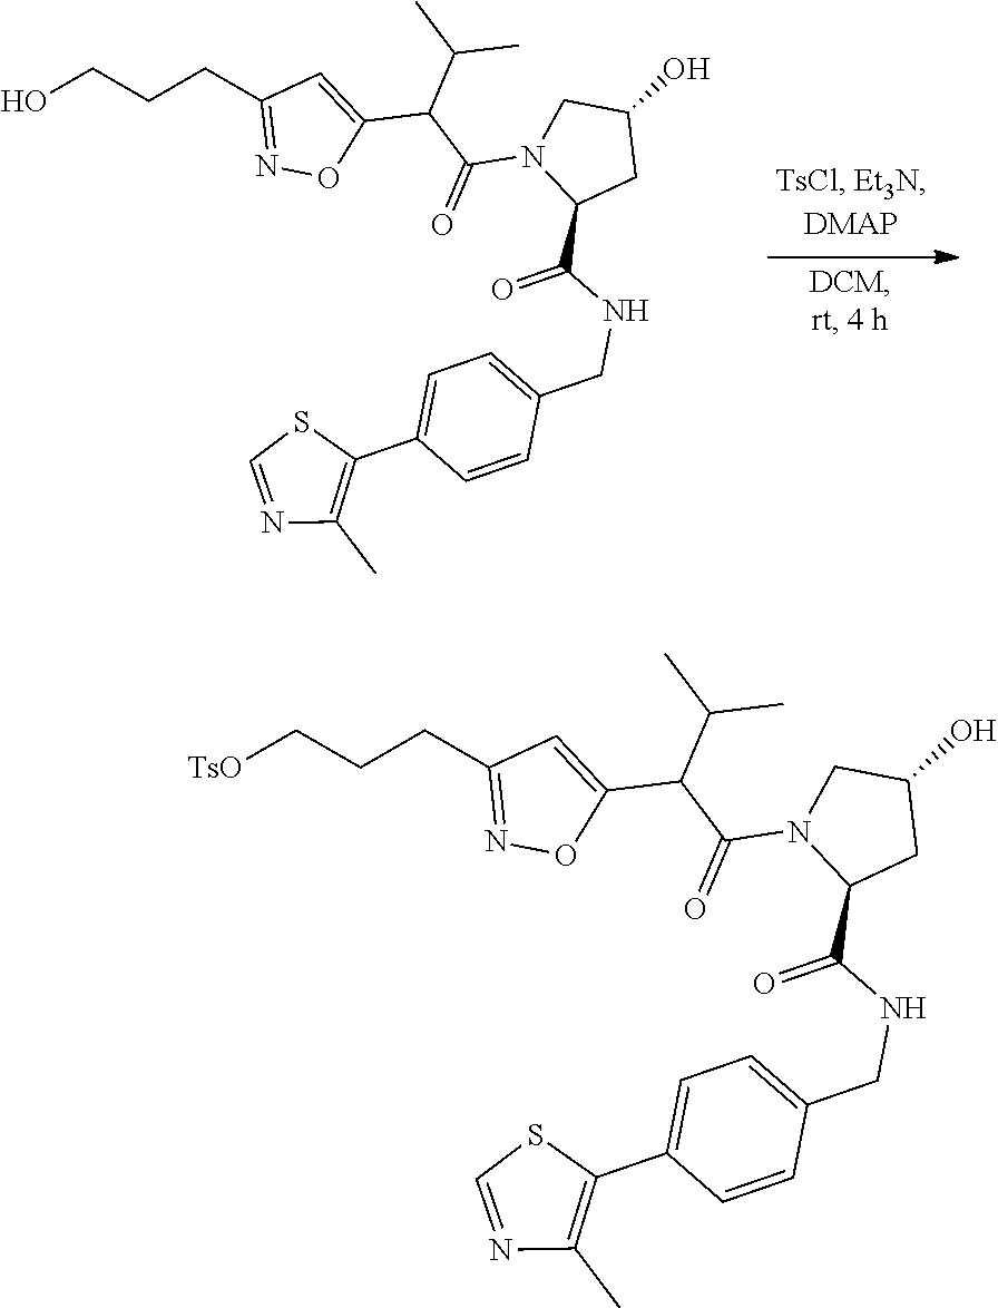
C1(C2=CC=C(CNC(=O)C3CC(O)CN3C(=O)C(C3=CC(CCCO)=NO3)C(C)C)C=C2)=C(C)N=CS1.C1(C2=CC=C(CNC(=O)C3CC(O)CN3C(=O)C(C3=CC(CCC[TsO])=NO3)C(C)C)C=C2)=C(C)N=CS1
